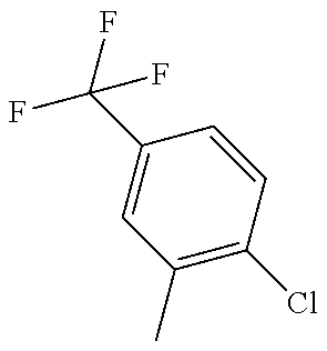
C1(C)=C(Cl)C=CC(C(F)(F)F)=C1
